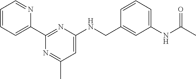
C1=CC=C(C2=NC(NCC3=CC(NC(C)=O)=CC=C3)=CC(C)=N2)N=C1
